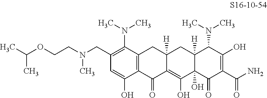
C1=C(O)C2=C(C(N(C)C)=C1CN(CCOC(C)C)C)CC1([H])C(=C(O)C3(O)C([H])(C1)C(N(C)C)C(O)=C(C(N)=O)C3=O)C2=O
